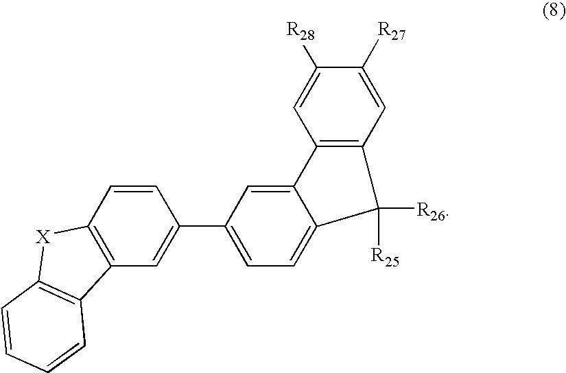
C1=C([R27])C([R28])=CC2=C1C([R26])([R25])C1=CC=C(C3=CC4=C(C=C3)[X]C3=C4C=CC=C3)C=C21
